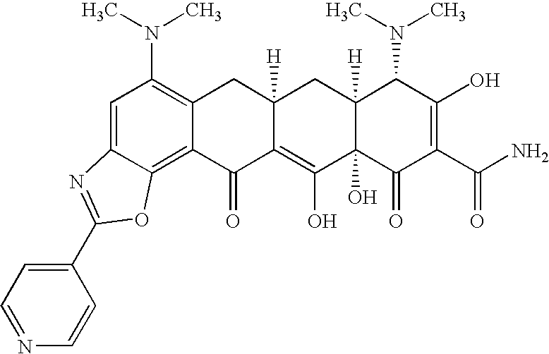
C1=C2C(=C3C(=C1N(C)C)CC1([H])C(=C(O)C4(O)C([H])(C1)C(N(C)C)C(O)=C(C(N)=O)C4=O)C3=O)OC(C1=CC=NC=C1)=N2
